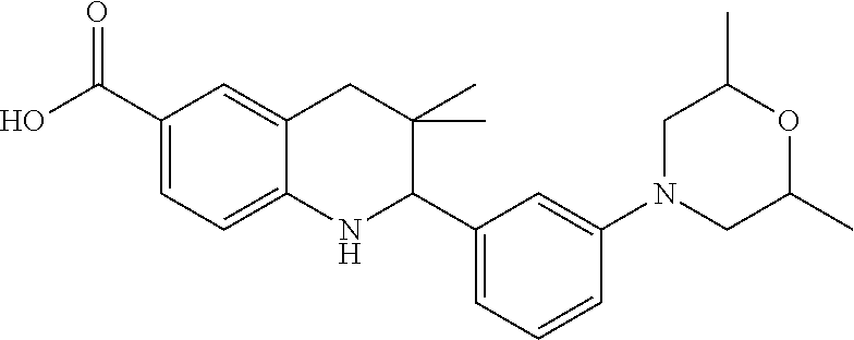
C1(C(O)=O)=CC=C2C(=C1)CC(C)(C)C(C1=CC=CC(N3CC(C)OC(C)C3)=C1)N2
